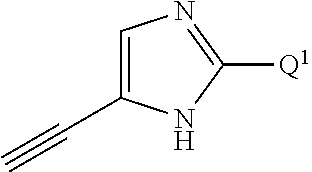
C1=C(C#C)NC([Q1])=N1
